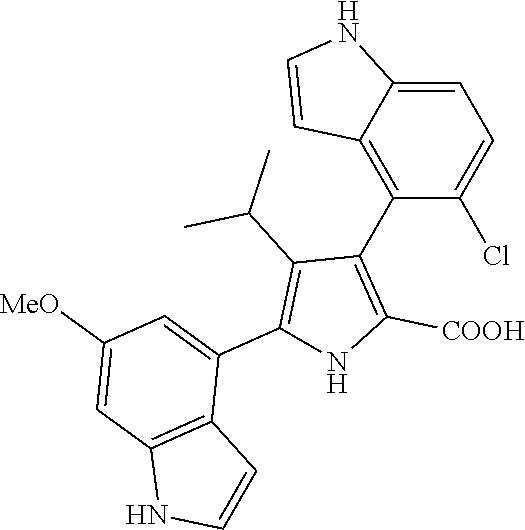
C1=C2C(=C(C3=C([COOH])NC(C4=CC([MeO])=CC5=C4C=CN5)=C3C(C)C)C(Cl)=C1)C=CN2
